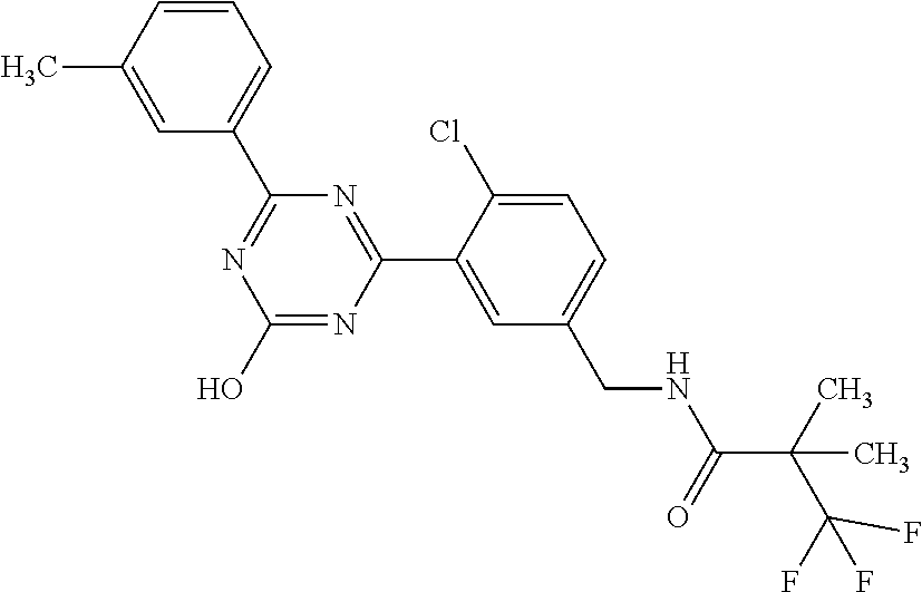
C1(C2=NC(O)=NC(C3=CC(CNC(C(C(F)(F)F)(C)C)=O)=CC=C3Cl)=N2)=CC=CC(C)=C1
